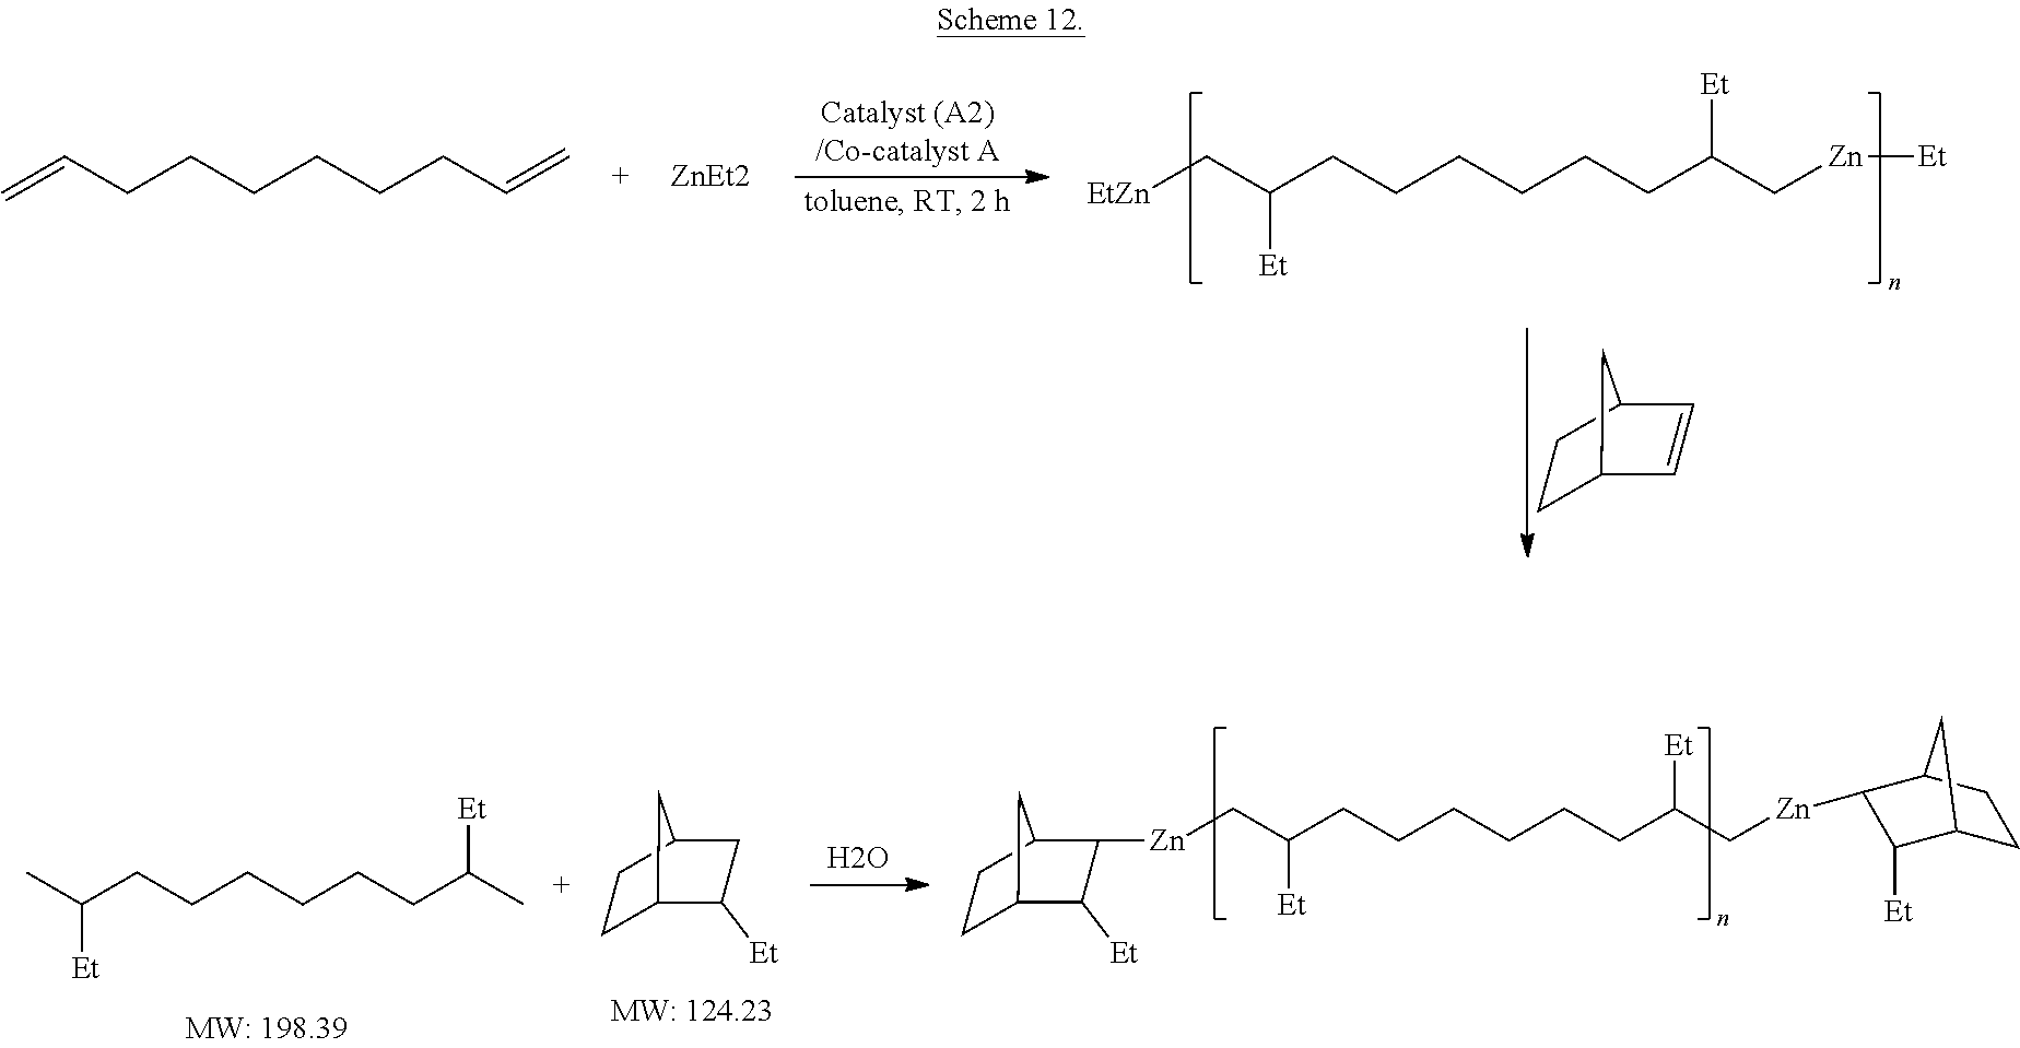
C=CCCCCCCC=C.[ZnEt2].[EtZn]CC(CCCCCCC(C[Zn][Et])[Et])[Et].C1C2C=CC(C1)C2.[Zn](CC(CCCCCCC(C[Zn]C1C([Et])C2CCC1C2)[Et])[Et])C1C([Et])C2CCC1C2.O.C(CCCCCCC(C)[Et])(C)[Et].C1C2C([Et])CC(C1)C2
